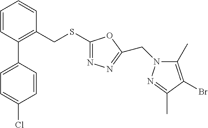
C1=CC(C2=CC=C(Cl)C=C2)=C(CSC2=NN=C(CN3C(C)=C(Br)C(C)=N3)O2)C=C1
